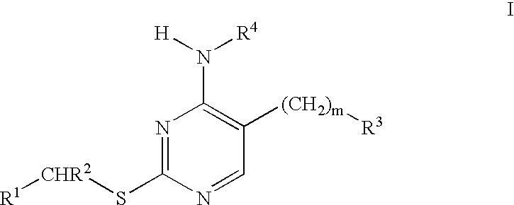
N1=C(S[CHR2][R1])N=CC([(CH2)m][R3])=C1N([H])[R4]
